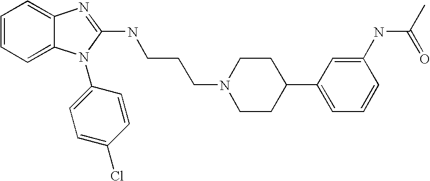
C1=CC=C2C(=C1)N=C(NCCCN1CCC(C3=CC=CC(NC(C)=O)=C3)CC1)N2C1=CC=C(Cl)C=C1
